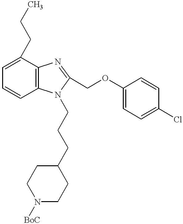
C1=C(CCC)C2=C(C=C1)N(CCCC1CCN([BoC])CC1)C(COC1=CC=C(Cl)C=C1)=N2
